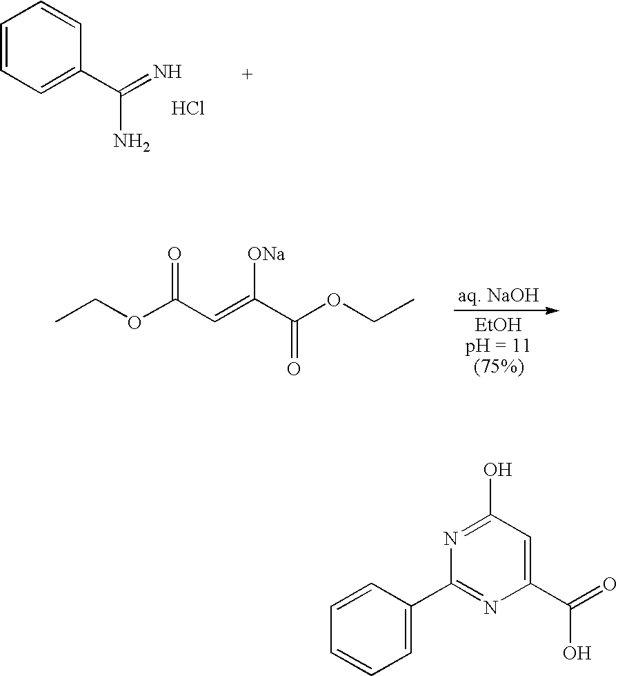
CCOC(C=C(C(OCC)=O)[ONa])=O.C1=CC=C(C(=N)N)C=C1.Cl.N1=C(O)C=C(C(=O)O)N=C1C1=CC=CC=C1
